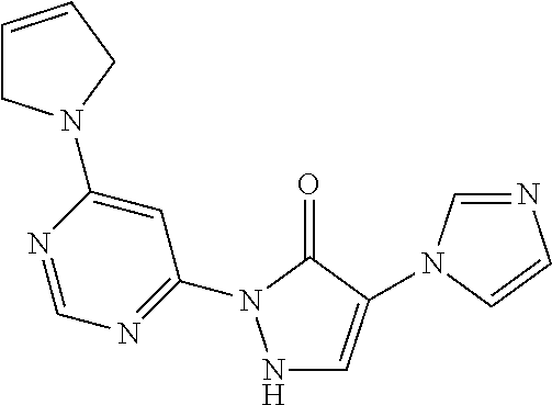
N1C=C(N2C=NC=C2)C(=O)N1C1=NC=NC(N2CC=CC2)=C1
